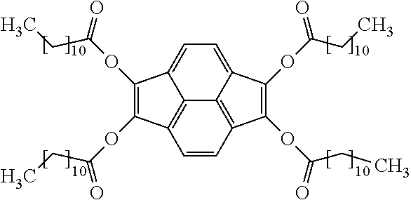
C12=CC=C3C(OC(CC)=O)=C(OC(=O)CC)C4=C3C1=C(C=C4)C(OC(CC)=O)=C2OC(=O)CC
